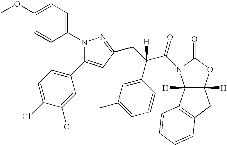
N1(C2=CC=C(OC)C=C2)N=C(CC(C2=CC(C)=CC=C2)(C(=O)N2C3([H])C([H])(OC2=O)CC2=C3C=CC=C2)[H])C=C1C1=CC=C(Cl)C(Cl)=C1
